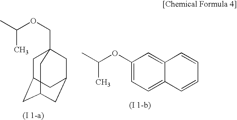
C1C2CC3CC(CC1(COC(C)C)C3)C2.C1(OC(C)C)=CC=C2C(=C1)C=CC=C2
